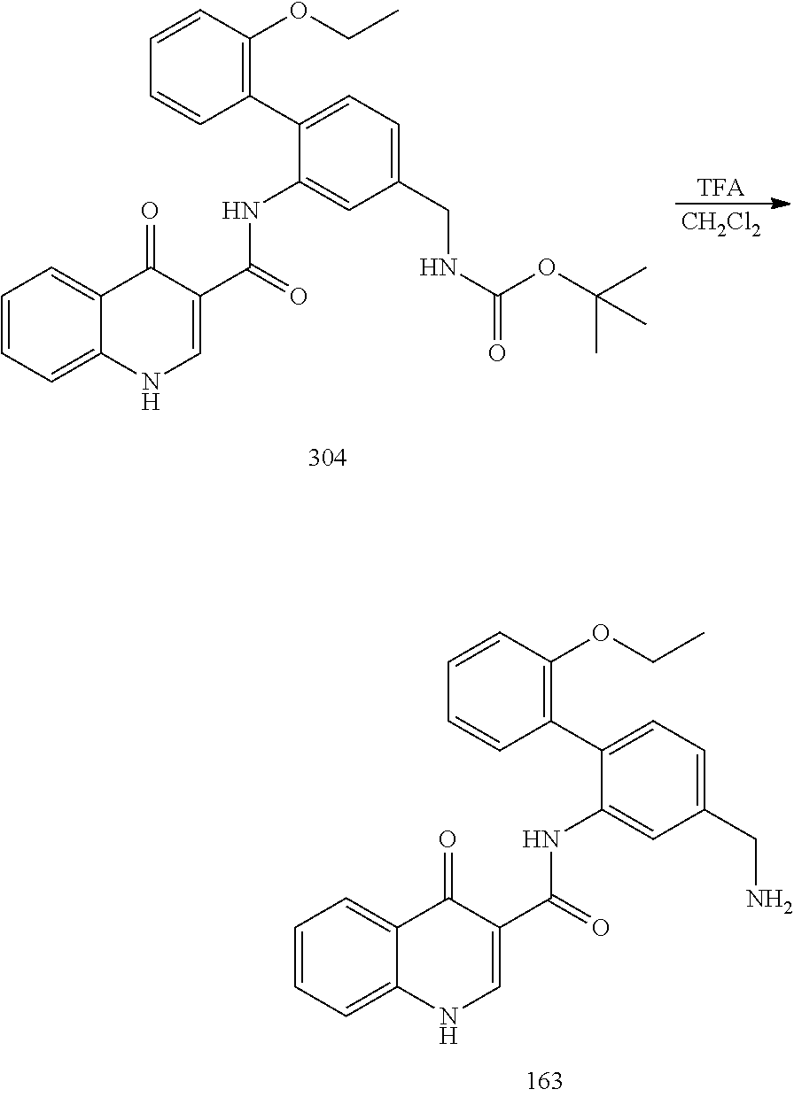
C1=CC=C2C(=C1)C(=O)C(C(NC1=CC(CN)=CC=C1C1=C(OCC)C=CC=C1)=O)=CN2.[TFA].C1=CC=C2C(=C1)C(=O)C(C(NC1=CC(CNC(=O)OC(C)(C)C)=CC=C1C1=C(OCC)C=CC=C1)=O)=CN2.[CH2Cl2]
